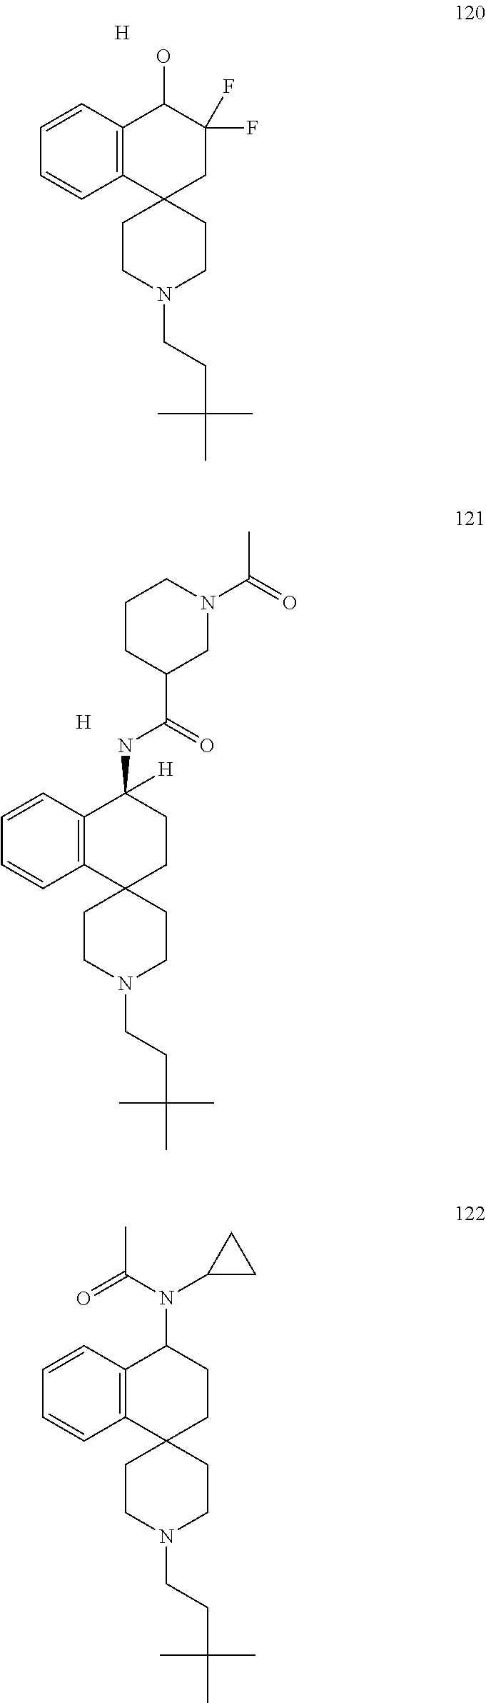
C12(CCN(CCC(C)(C)C)CC1)CC(F)(F)C(O)C1=C2C=CC=C1.[H].[H].C12(CCN(CCC(C)(C)C)CC1)CCC(NC(C1CN(C(=O)C)CCC1)=O)([H])C1=C2C=CC=C1.C12(CCN(CCC(C)(C)C)CC1)CCC(N(C(=O)C)C1CC1)C1=C2C=CC=C1
